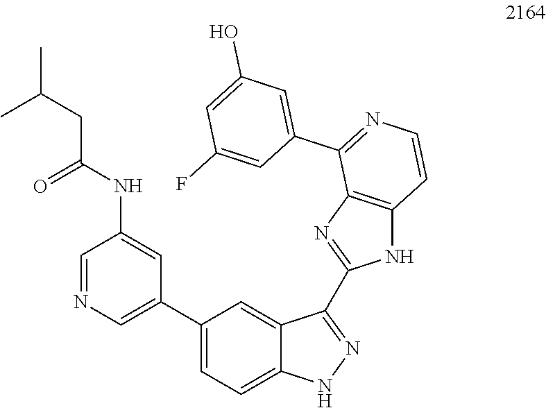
C1(C2=CN=CC(NC(CC(C)C)=O)=C2)=CC=C2C(=C1)C(C1=NC3=C(N1)C=CN=C3C1=CC(O)=CC(F)=C1)=NN2
